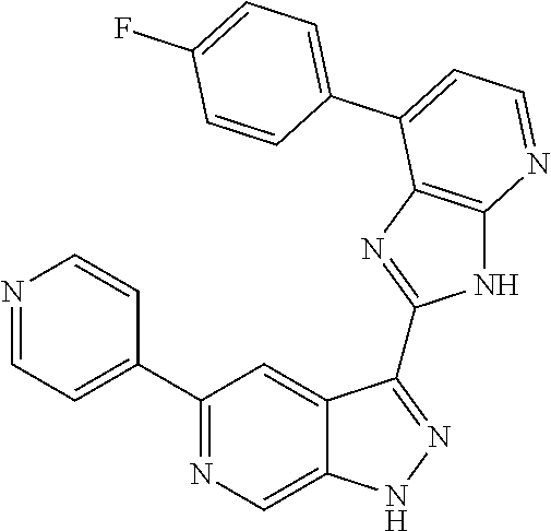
C1(C2=NC=C3C(=C2)C(C2=NC4=C(N2)N=CC=C4C2=CC=C(F)C=C2)=NN3)=CC=NC=C1
